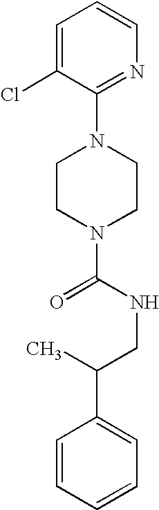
C1(N2CCN(C(=O)NCC(C3=CC=CC=C3)C)CC2)=NC=CC=C1Cl
